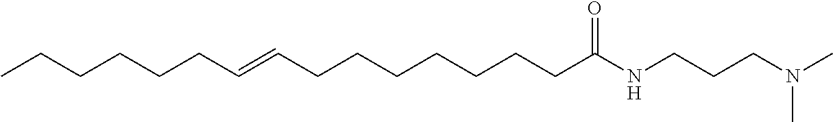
CCCCCCC=CCCCCCCCC(NCCCN(C)C)=O
